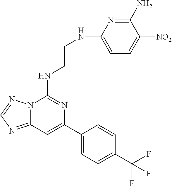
N12C(=NC=N1)C=C(C1=CC=C(C(F)(F)F)C=C1)N=C2NCCNC1=CC=C([NO2])C(N)=N1
